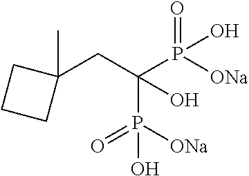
C1(CC(P([ONa])(=O)O)(P([ONa])(=O)O)O)(C)CCC1
